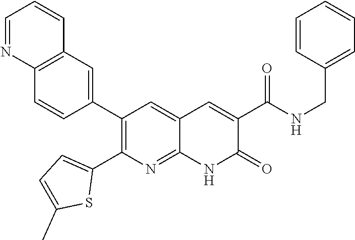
C12=C(C=C(C3=C(C4=CC=C(C)S4)N=C4C(=C3)C=C(C(NCC3=CC=CC=C3)=O)C(=O)N4)C=C1)C=CC=N2
